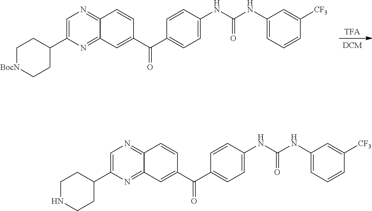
[TFA].[DCM].C1=C(C2CC[BocN]CC2)N=C2C(=N1)C=CC(C(C1=CC=C(NC(NC3=CC=CC([CF3])=C3)=O)C=C1)=O)=C2.C1=C(C2CCNCC2)N=C2C(=N1)C=CC(C(C1=CC=C(NC(NC3=CC=CC([CF3])=C3)=O)C=C1)=O)=C2
